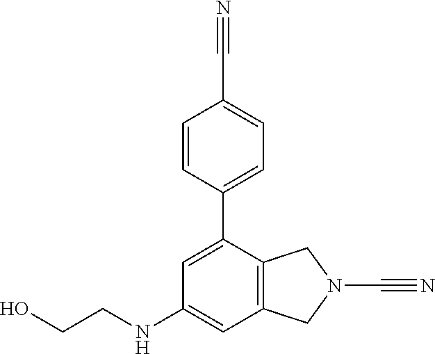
C1=C(C2=CC=C(C#N)C=C2)C2=C(C=C1NCCO)CN(C#N)C2
